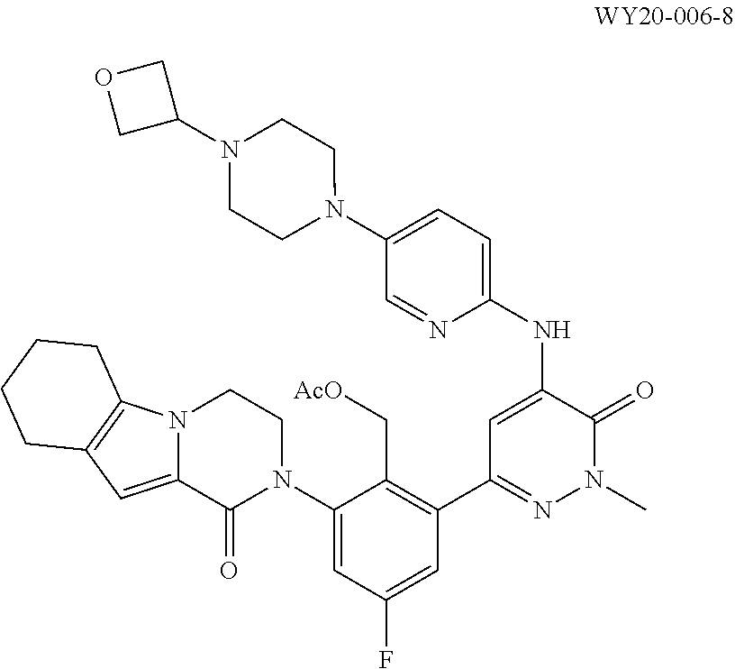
C1(N2CCN3C(=CC4=C3CCCC4)C2=O)=CC(F)=CC(C2=NN(C)C(=O)C(NC3=CC=C(N4CCN(C5COC5)CC4)C=N3)=C2)=C1C[AcO]
